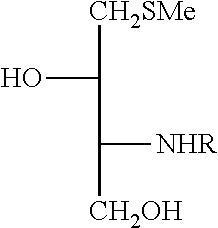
[CH2SMe]C(O)C([CH2OH])[NHR]
